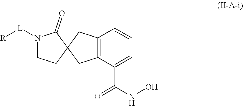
C12=C(C=CC=C1C(NO)=O)CC1(C2)C(=O)N([L][R])CC1
